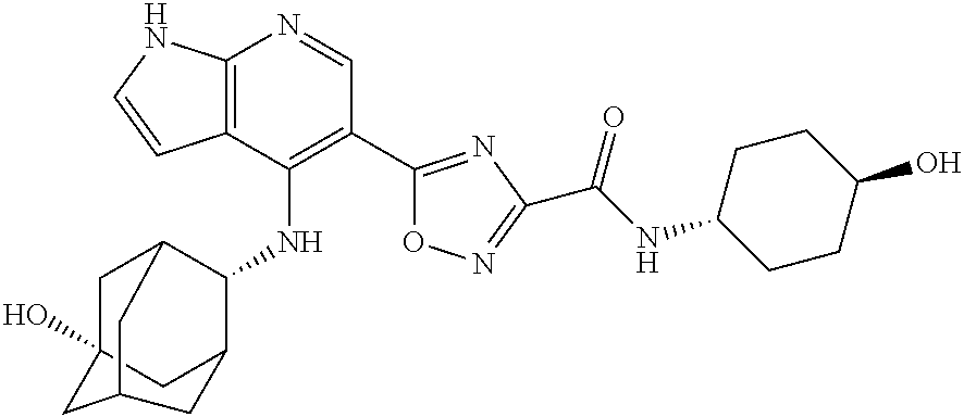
C12=C(C(NC3C4CC5(O)CC3CC(C5)C4)=C(C3=NC(C(NC4CCC(O)CC4)=O)=NO3)C=N1)C=CN2
